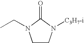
O=C1N(CC)CCN1[C3H7-i]
